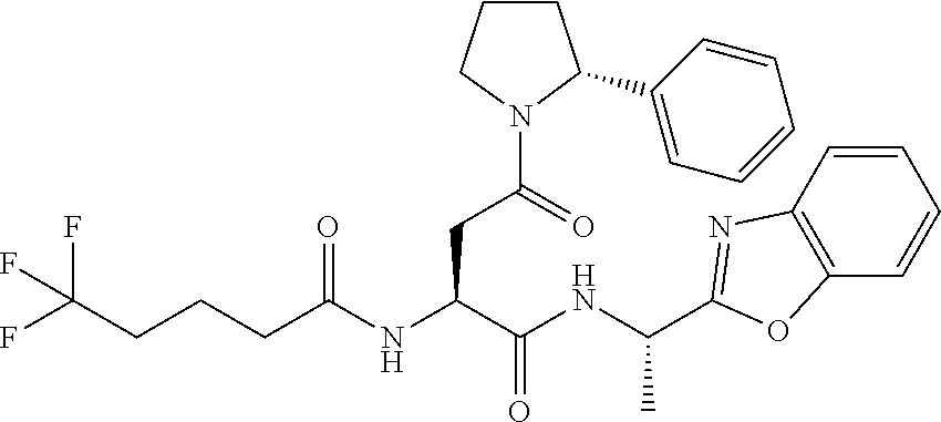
C1=CC2=C(C=C1)OC(C(NC(C(NC(CCCC(F)(F)F)=O)CC(N1C(C3=CC=CC=C3)CCC1)=O)=O)C)=N2
